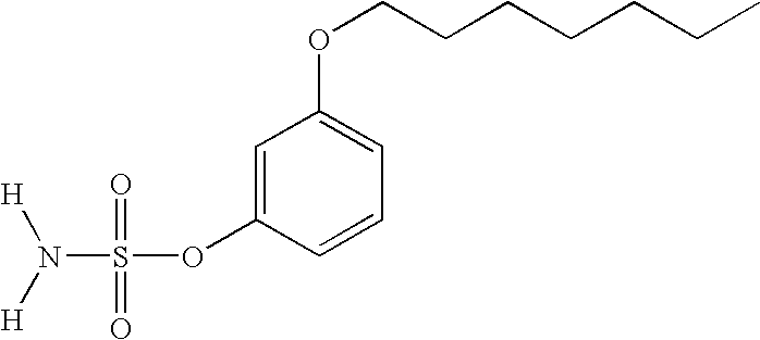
N(S(OC1=CC(OCCCCCCC)=CC=C1)(=O)=O)([H])[H]
